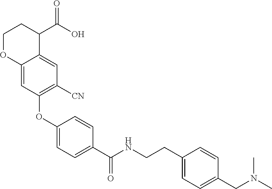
C1(OC2=C([CN])C=C3C(=C2)OCCC3C(O)=O)=CC=C(C(NCCC2=CC=C(CN(C)C)C=C2)=O)C=C1
